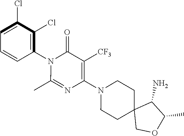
C1=C(Cl)C(Cl)=C(N2C(C)=NC(N3CCC4(CC3)COC(C)C4N)=C([CF3])C2=O)C=C1
